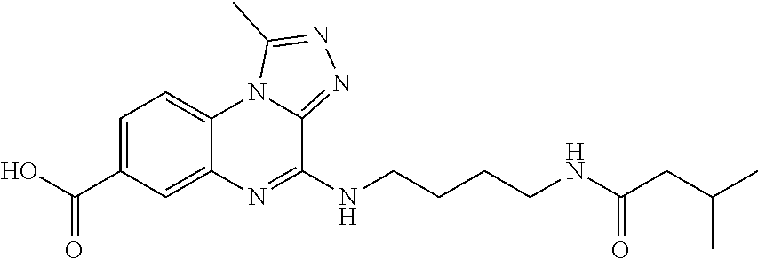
N(CCCCNC(CC(C)C)=O)C1=NC2=CC(C(O)=O)=CC=C2N2C1=NN=C2C
